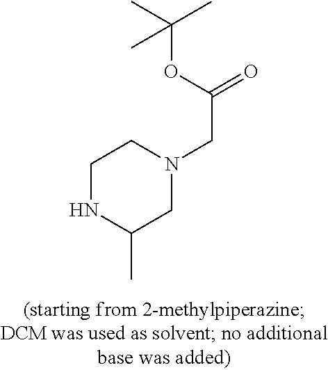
C1NC(C)CN(CC(=O)OC(C)(C)C)C1
